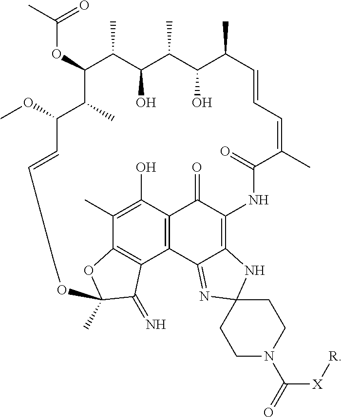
C(OC1C(C)C(OC)C=CCCCOC2(C)OC3=C(C4=C(C(=O)C(=C5C4=NC4(N5)CCN(C(=O)[X][R])CC4)NC(=O)C(C)=CC=CC(C)C(O)C(C)C(O)C1C)C(O)=C3C)C2=N)(C)=O
